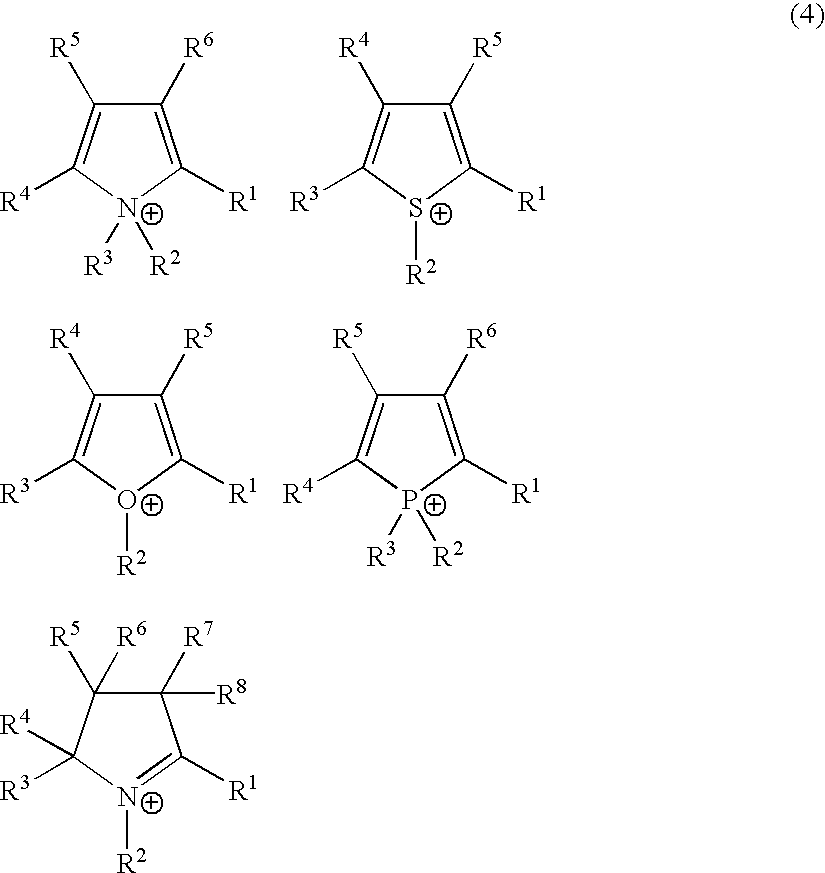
C1([R6])=C([R1])[N+]([R3])([R2])C([R4])=C1[R5].C1([R5])=C([R1])[S+]([R2])C([R3])=C1[R4].C1([R5])=C([R1])[O+]([R2])C([R3])=C1[R4].C1([R6])=C([R1])[P+]([R2])([R3])C([R4])=C1[R5].C1([R7])([R8])C([R5])([R6])C([R4])([R3])[N+]([R2])=C1[R1]
